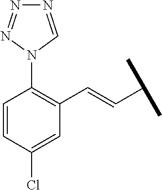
C1(C=CC(C)C)=C(N2C=NN=N2)C=CC(Cl)=C1
